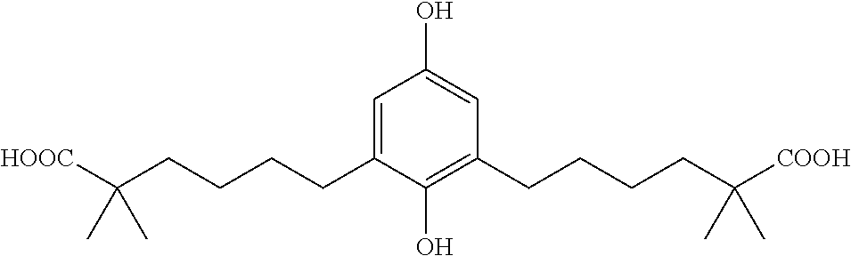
C1=C(CCCCC([HOOC])(C)C)C(O)=C(CCCCC([COOH])(C)C)C=C1O
